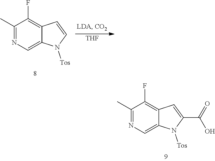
[THF].C1(C)=NC=C2C(=C1F)C=CN2[Tos].C1(C)=NC=C2C(=C1F)C=C(C(=O)O)N2[Tos]
